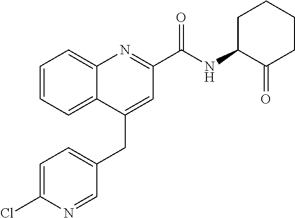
C1=C(Cl)N=CC(CC2=CC(C(NC3C(=O)CCCC3)=O)=NC3=CC=CC=C23)=C1
